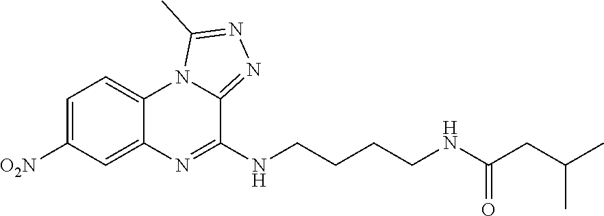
N(CCCCNC(CC(C)C)=O)C1=NC2=CC([O2N])=CC=C2N2C1=NN=C2C
